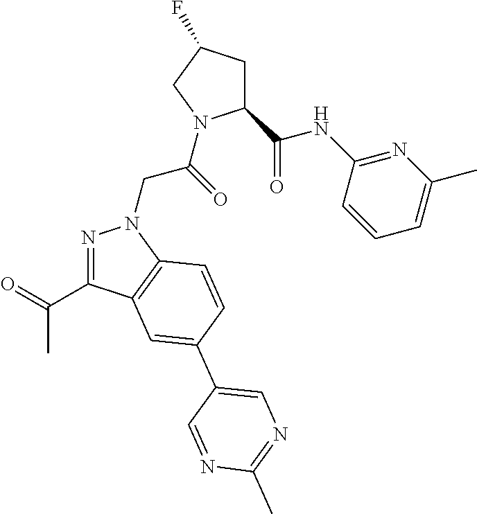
N1=C(C(=O)C)C2=C(N1CC(=O)N1C(C(NC3=NC(C)=CC=C3)=O)CC(F)C1)C=CC(C1=CN=C(C)N=C1)=C2
